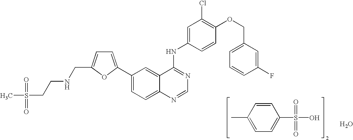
C1(C2=CC=C(CNCCS(C)(=O)=O)O2)=CC=C2C(=C1)C(NC1=CC(Cl)=C(OCC3=CC=CC(F)=C3)C=C1)=NC=N2.CC1=CC=C(S(O)(=O)=O)C=C1.O
